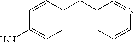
C1=CC(N)=CC=C1CC1=CC=CN=C1
